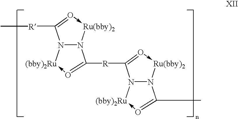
N12N([Ru(bby)2]-O=C1[R]C)C([R]C1=O->[Ru(bby)2]N3N1[(bby)2Ru]-O=C3C)=O->[(bby)2Ru]2
